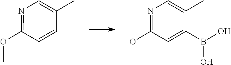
C1=CC(C)=CN=C1OC.C1=C(B(O)O)C(C)=CN=C1OC
